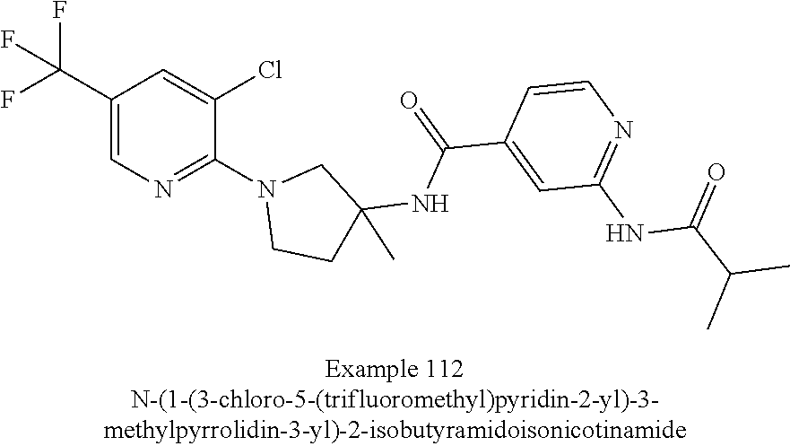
C1(C(F)(F)F)=CN=C(N2CCC(NC(C3=CC(NC(C(C)C)=O)=NC=C3)=O)(C)C2)C(Cl)=C1
